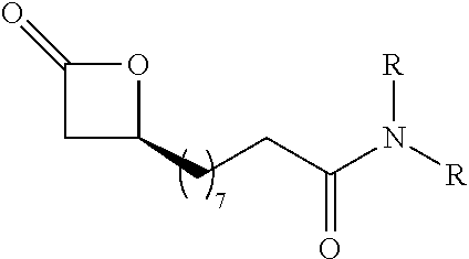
C1C(CCC(N([R])[R])=O)OC1=O
